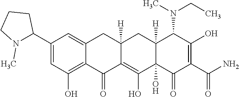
C1(C2N(C)CCC2)=CC(O)=C2C(=C1)CC1([H])CC3([H])C(N(CC)C)C(O)=C(C(=O)N)C(=O)C3(O)C(O)=C1C2=O
